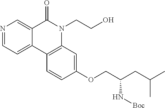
N1=CC=C2C(=C1)C(=O)N(CCO)C1=C2C=CC(OCC(CC(C)C)N[Boc])=C1
